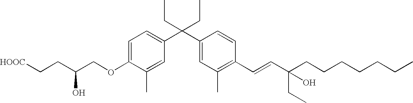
C1=C(OCC(O)CC[HOOC])C(C)=CC(C(C2=CC(C)=C(C=CC(CCCCCCC)(CC)O)C=C2)(CC)CC)=C1
